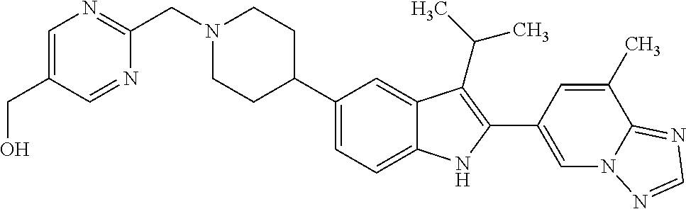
C1(C2CCN(CC3=NC=C(CO)C=N3)CC2)=CC=C2C(=C1)C(C(C)C)=C(C1=CN3C(=NC=N3)C(C)=C1)N2
